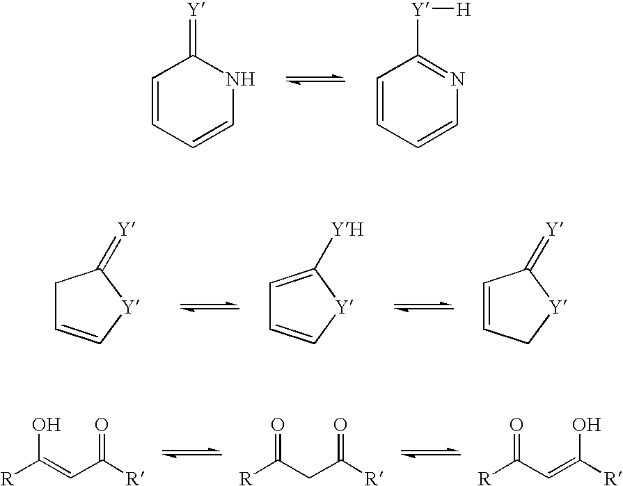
C1=CC=CNC1=[Y].C1=CC=CN=C1[Y][H].[Y]1C(=[Y])CC=C1.[Y]1C([YH])=CC=C1.[Y]1C(=[Y])C=CC1.OC(=CC([R])=O)[R].O=C(CC([R])=O)[R].O=C(C=C([R])O)[R]
